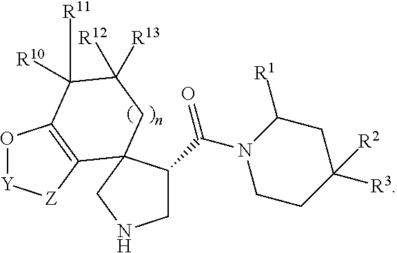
O1[Y][Z]C2=C1C([R11])([R10])C([R12])([R13])CC21C(C(N2CCC([R3])([R2])CC2[R1])=O)CNC1
